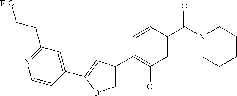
C1(C2=C(Cl)C=C(C(N3CCCCC3)=O)C=C2)=COC(C2=CC(CC[F3C])=NC=C2)=C1
